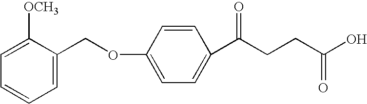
C1=C([OCH3])C(COC2=CC=C(C(CCC(O)=O)=O)C=C2)=CC=C1
